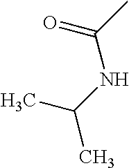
CC(NC(C)=O)C
